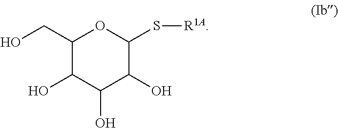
C1(CO)C(O)C(O)C(O)C(S[R1A])O1
